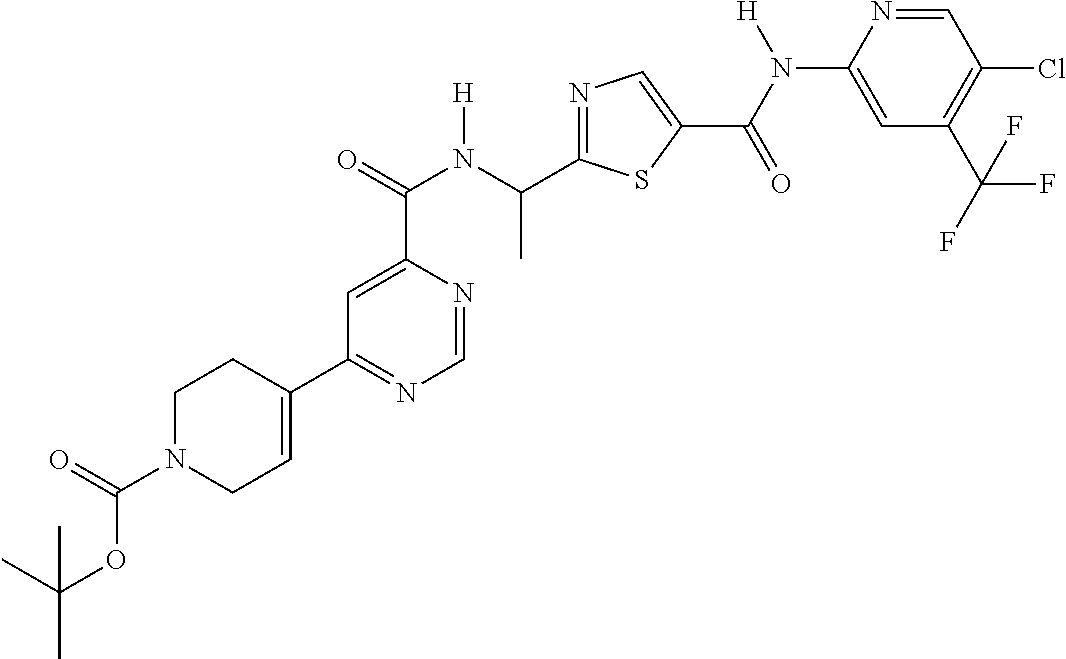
C1(C2=NC=NC(C(=O)N(C(C3=NC=C(C(N([H])C4=CC(C(F)(F)F)=C(Cl)C=N4)=O)S3)C)[H])=C2)=CCN(C(=O)OC(C)(C)C)CC1
